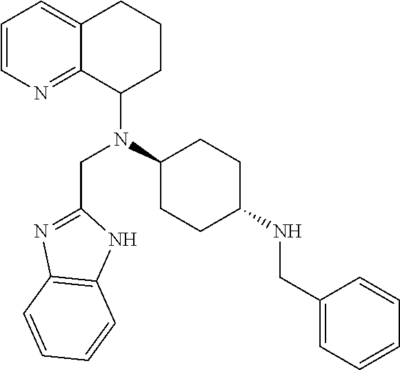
C1=CN=C2C(=C1)CCCC2N(C1CCC(NCC2=CC=CC=C2)CC1)CC1=NC2=C(N1)C=CC=C2
